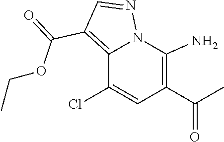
N1=CC(C(OCC)=O)=C2C(Cl)=CC(C(C)=O)=C(N)N12
